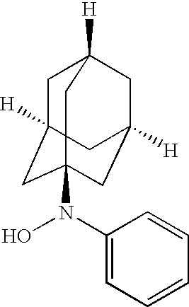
C1C2([H])CC3(N(C4=CC=CC=C4)O)CC([H])(CC1([H])C3)C2
